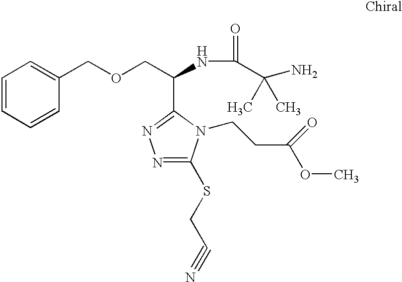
C1=CC=CC(COCC(NC(=O)C(N)(C)C)C2=NN=C(SCC#N)N2CCC(OC)=O)=C1
